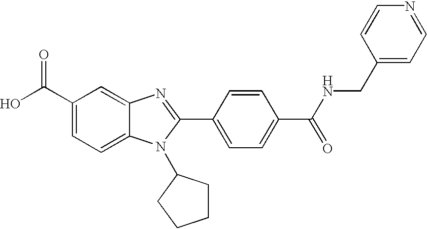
C1(C(O)=O)=CC=C2C(=C1)N=C(C1=CC=C(C(NCC3=CC=NC=C3)=O)C=C1)N2C1CCCC1
